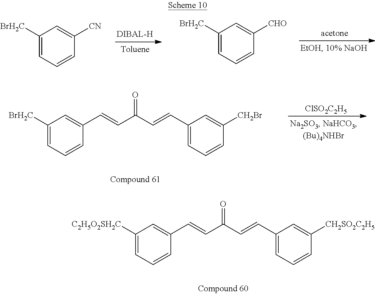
C1([BrH2C])=CC=CC([CN])=C1.C1([BrH2C])=CC=CC([CHO])=C1.C1=CC(C=CC(C=CC2=CC=CC([CH2Br])=C2)=O)=CC([BrH2C])=C1.[ClSO2C2H5].C1=CC(C=CC(C=CC2=CC=CC([CH2SO2C2H5])=C2)=O)=CC([C2H5O2SH2C])=C1
